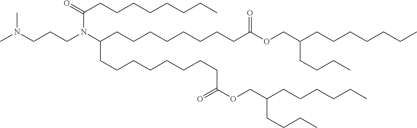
CN(CCCN(C(CCCCCCCCC(OCC(CCCCCCC)CCCC)=O)CCCCCCCCC(=O)OCC(CCCC)CCCCCC)C(CCCCCCCC)=O)C
